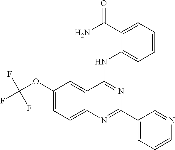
C1(OC(F)(F)F)=CC=C2C(=C1)C(NC1=CC=CC=C1C(N)=O)=NC(C1=CC=CN=C1)=N2
